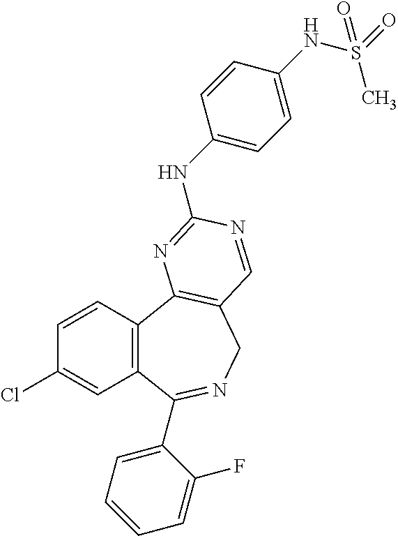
C1=CC2=C(C=C1Cl)C(C1=CC=CC=C1F)=NCC1=C2N=C(NC2=CC=C(NS(C)(=O)=O)C=C2)N=C1
